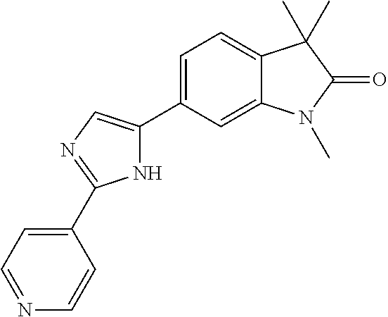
N1C(C2=CC=C3C(=C2)N(C)C(=O)C3(C)C)=CN=C1C1=CC=NC=C1
